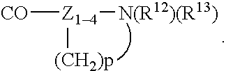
[CO][Z14]([N(R12)(R13)])[(CH2)p]
